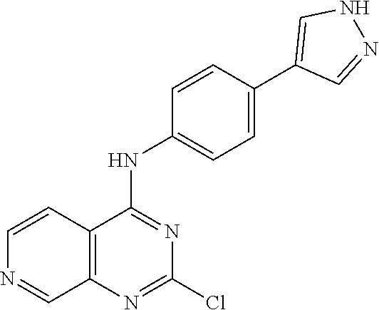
C12=C(N=C(Cl)N=C1NC1=CC=C(C3=CNN=C3)C=C1)C=NC=C2
